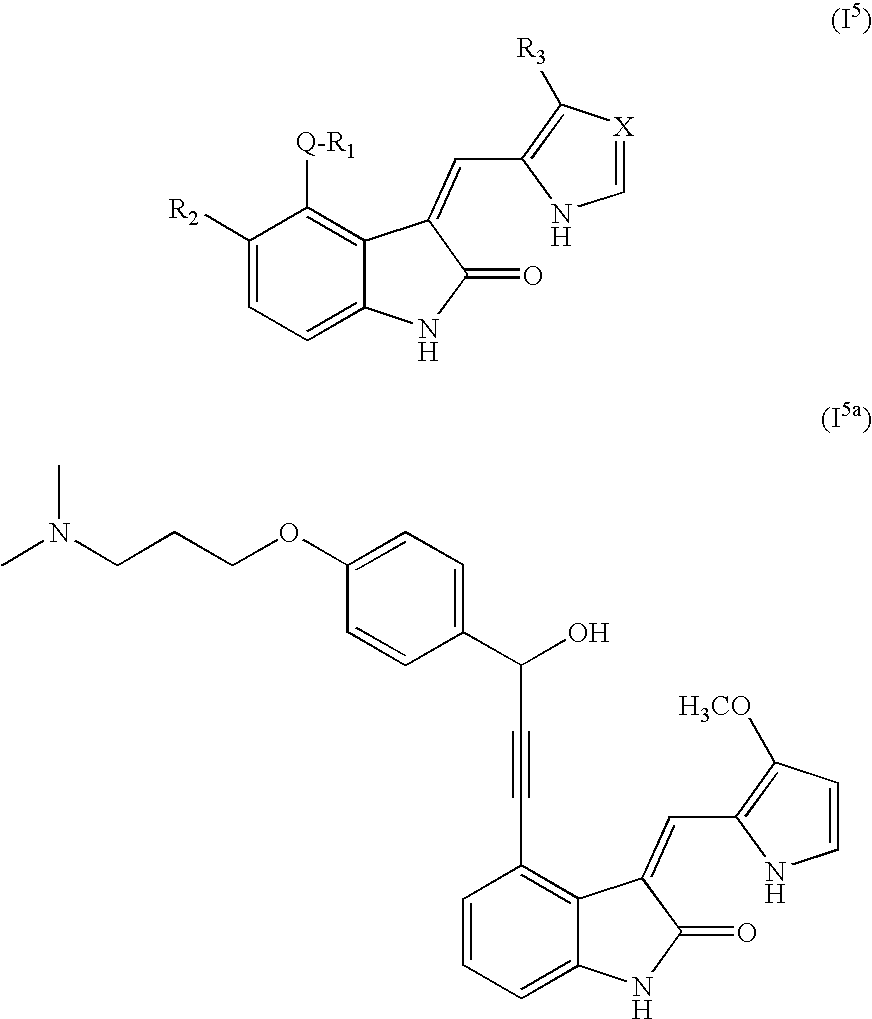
C1=CC=C2C(=C1C#CC(O)C1=CC=C(OCCCN(C)C)C=C1)C(=CC1=C([H3CO])C=CN1)C(=O)N2.C1([R2])=CC=C2C(=C1[Q-R1])C(=CC1=C([R3])[X]=CN1)C(=O)N2
